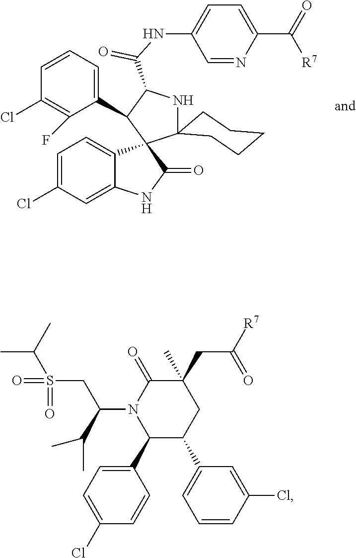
C1(C2C(C(NC3=CC=C(C(=O)[R7])N=C3)=O)NC3(C24C2=CC=C(Cl)C=C2NC4=O)CCCCC3)=CC=CC(Cl)=C1F.C1(C2C(C3=CC=CC(Cl)=C3)CC(CC([R7])=O)(C)C(=O)N2C(C(C)C)CS(=O)(=O)C(C)C)=CC=C(Cl)C=C1
